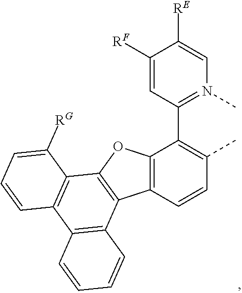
C12=C(C=CC(C)=C1C1=N(C)C=C([RE])C([RF])=C1)C1=C(O2)C2=C(C3=C1C=CC=C3)C=CC=C2[RG]
